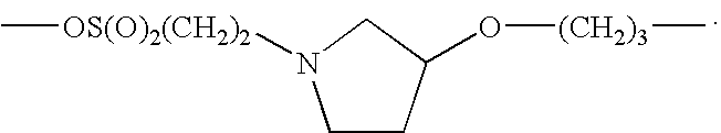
C1CC(O[(CH2)3]C)CN1[OS(O)2(CH2)2]C
